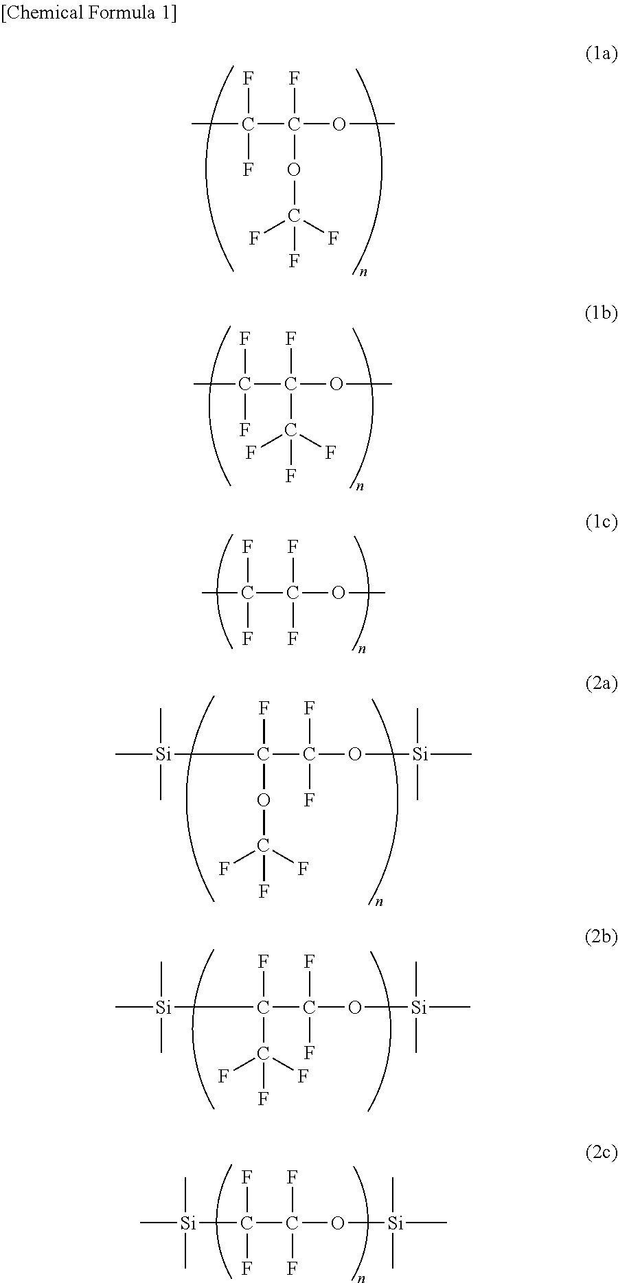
CC(C(OC)(F)OC(F)(F)F)(F)F.CC(C(OC)(F)F)(F)F.[Si](C(C(O[Si](C)(C)C)(F)F)(F)OC(F)(F)F)(C)(C)C.CC(C(OC)(F)C(F)(F)F)(F)F.[Si](C(C(O[Si](C)(C)C)(F)F)(F)C(F)(F)F)(C)(C)C.C(C(O[Si](C)(C)C)(F)F)(F)(F)[Si](C)(C)C
